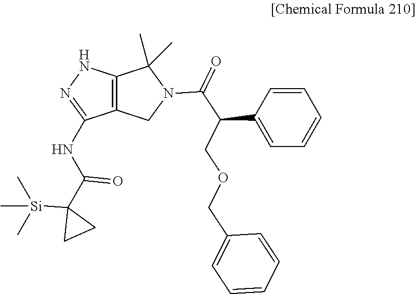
N1(C(=O)C(C2=CC=CC=C2)COCC2=CC=CC=C2)C(C)(C)C2=C(C1)C(NC(C1([Si](C)(C)C)CC1)=O)=NN2
